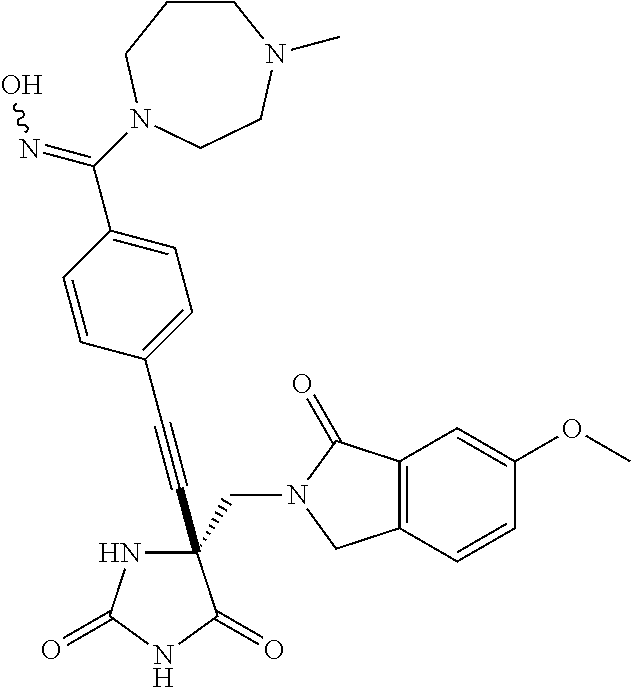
C(#CC1(CN2C(=O)C3=C(C2)C=CC(OC)=C3)NC(=O)NC1=O)C1=CC=C(C(=NO)N2CCCN(C)CC2)C=C1
